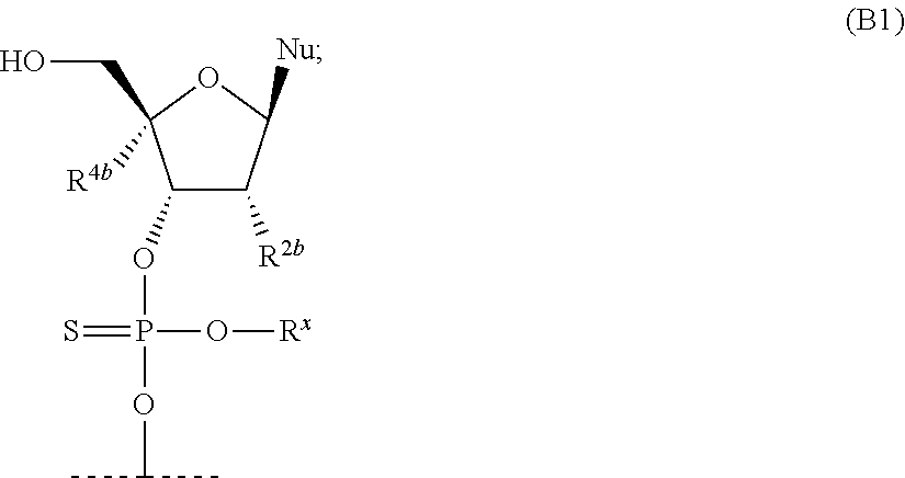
C1(OP(=S)(O[Rx])OC(C)C)C([R2b])C([Nu])OC1(CO)[R4b]
